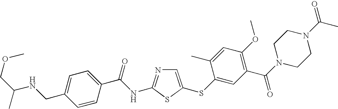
C1=C(SC2=CC(C(N3CCN(C(C)=O)CC3)=O)=C(OC)C=C2C)SC(NC(C2=CC=C(CNC(COC)C)C=C2)=O)=N1
